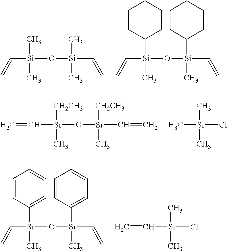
C=C[Si](C)(C)O[Si](C=C)(C)C.C=C[Si](C1CCCCC1)(C)O[Si](C=C)(C1CCCCC1)C.C=C[Si]([CH2CH3])(C)O[Si]([CH2CH3])(C)C=C.C[Si](C)(C)Cl.C=C[Si](C1=CC=CC=C1)(C)O[Si](C=C)(C1=CC=CC=C1)C.C([Si](C)(C)Cl)=C
